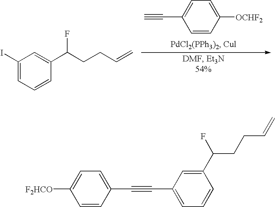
C1(I)=CC=CC(C(CCC=C)F)=C1.C1=CC([OCHF2])=CC=C1C#C.C1=CC(C#CC2=CC=CC(C(F)CCC=C)=C2)=CC=C1[F2HCO]
